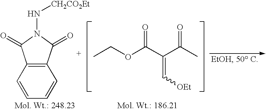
C12=C(C(=O)N(N[CH2CO2Et])C1=O)C=CC=C2.CCOC(=O)C(=C[OEt])C(=O)C
